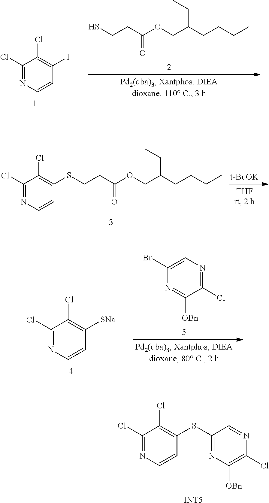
C1(Cl)=C([OBn])N=C(SC2=C(Cl)C(Cl)=NC=C2)C=N1.[INT5].C1(Cl)=C(I)C=CN=C1Cl.C(CCCC)(COC(CCS)=O)CC.[t-BuOK].C1(Cl)=C(SCCC(=O)OCC(CCCC)CC)C=CN=C1Cl.C1(Cl)=C([SNa])C=CN=C1Cl.C1([OBn])=NC(Br)=CN=C1Cl
